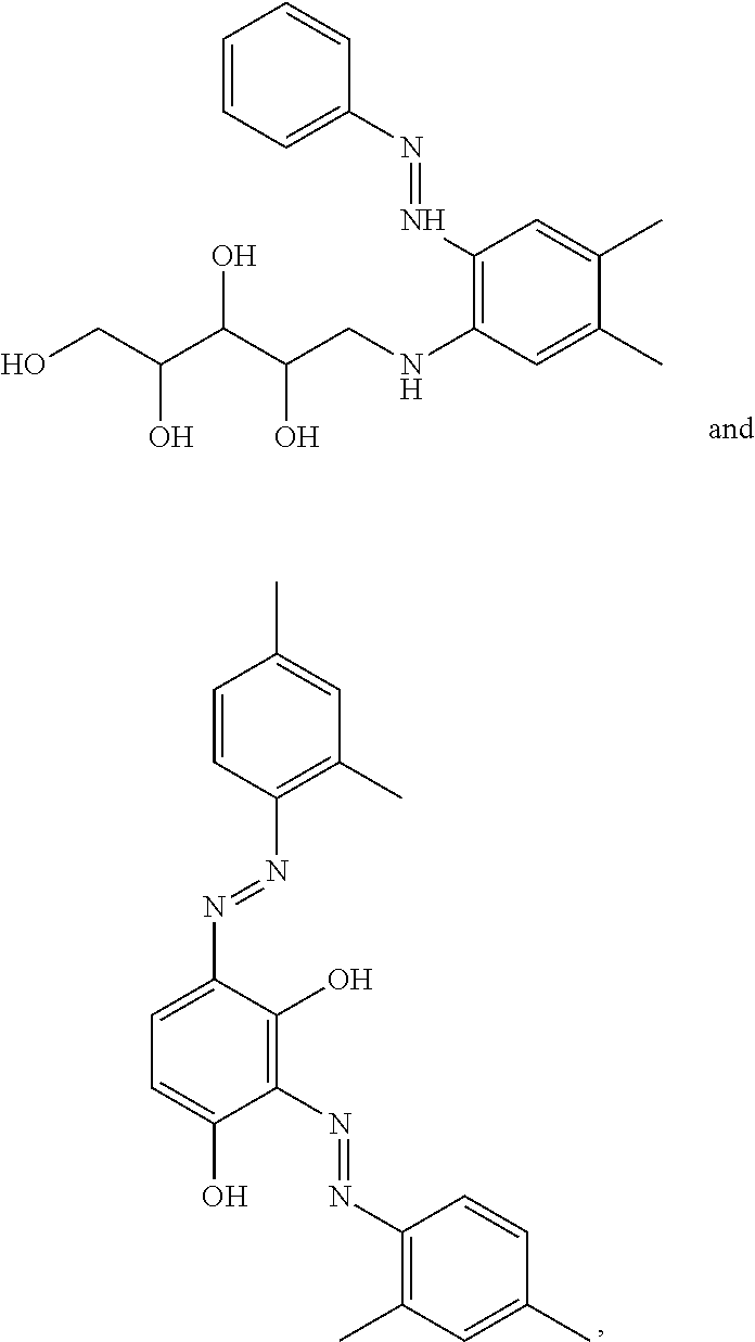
C1=CC=C(N=NC2=C(NCC(C(C(CO)O)O)O)C=C(C)C(C)=C2)C=C1.C1=CC(N=NC2=CC=C(O)C(N=NC3=C(C)C=C(C)C=C3)=C2O)=C(C)C=C1C
